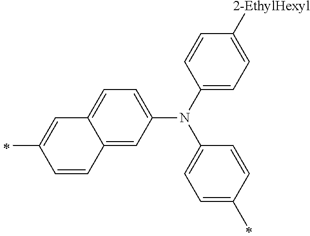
C12=CC=C(N(C3=CC=C(C)C=C3)C3=CC=C([2-EthylHexyl])C=C3)C=C1C=CC(C)=C2
